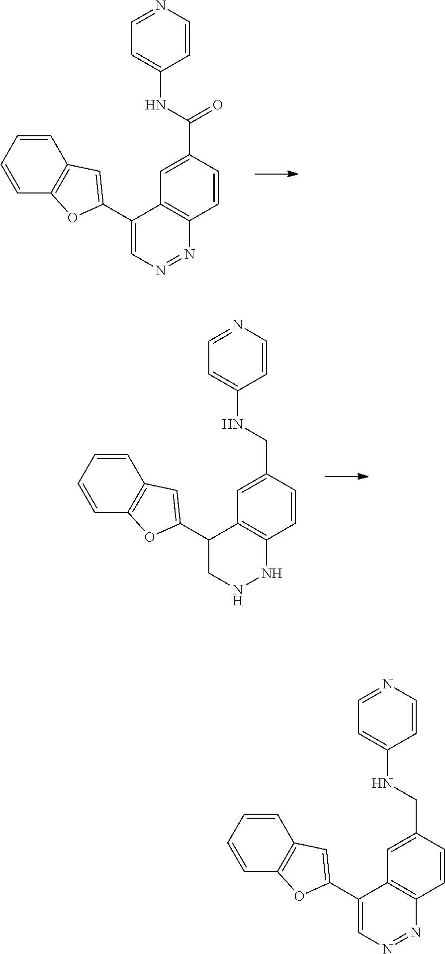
C1(C2=CC3=C(O2)C=CC=C3)=CN=NC2=C1C=C(C(NC1=CC=NC=C1)=O)C=C2.C1(C2=CC3=C(O2)C=CC=C3)CNNC2=C1C=C(CNC1=CC=NC=C1)C=C2.C1(C2=CC3=C(O2)C=CC=C3)=CN=NC2=C1C=C(CNC1=CC=NC=C1)C=C2
